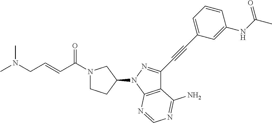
C12=C(N(C3CN(C(C=CCN(C)C)=O)CC3)N=C1C#CC1=CC=CC(NC(C)=O)=C1)N=CN=C2N
